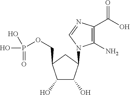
C1(O)C(O)C(N2C(N)=C(C(O)=O)N=C2)CC1COP(=O)(O)O
